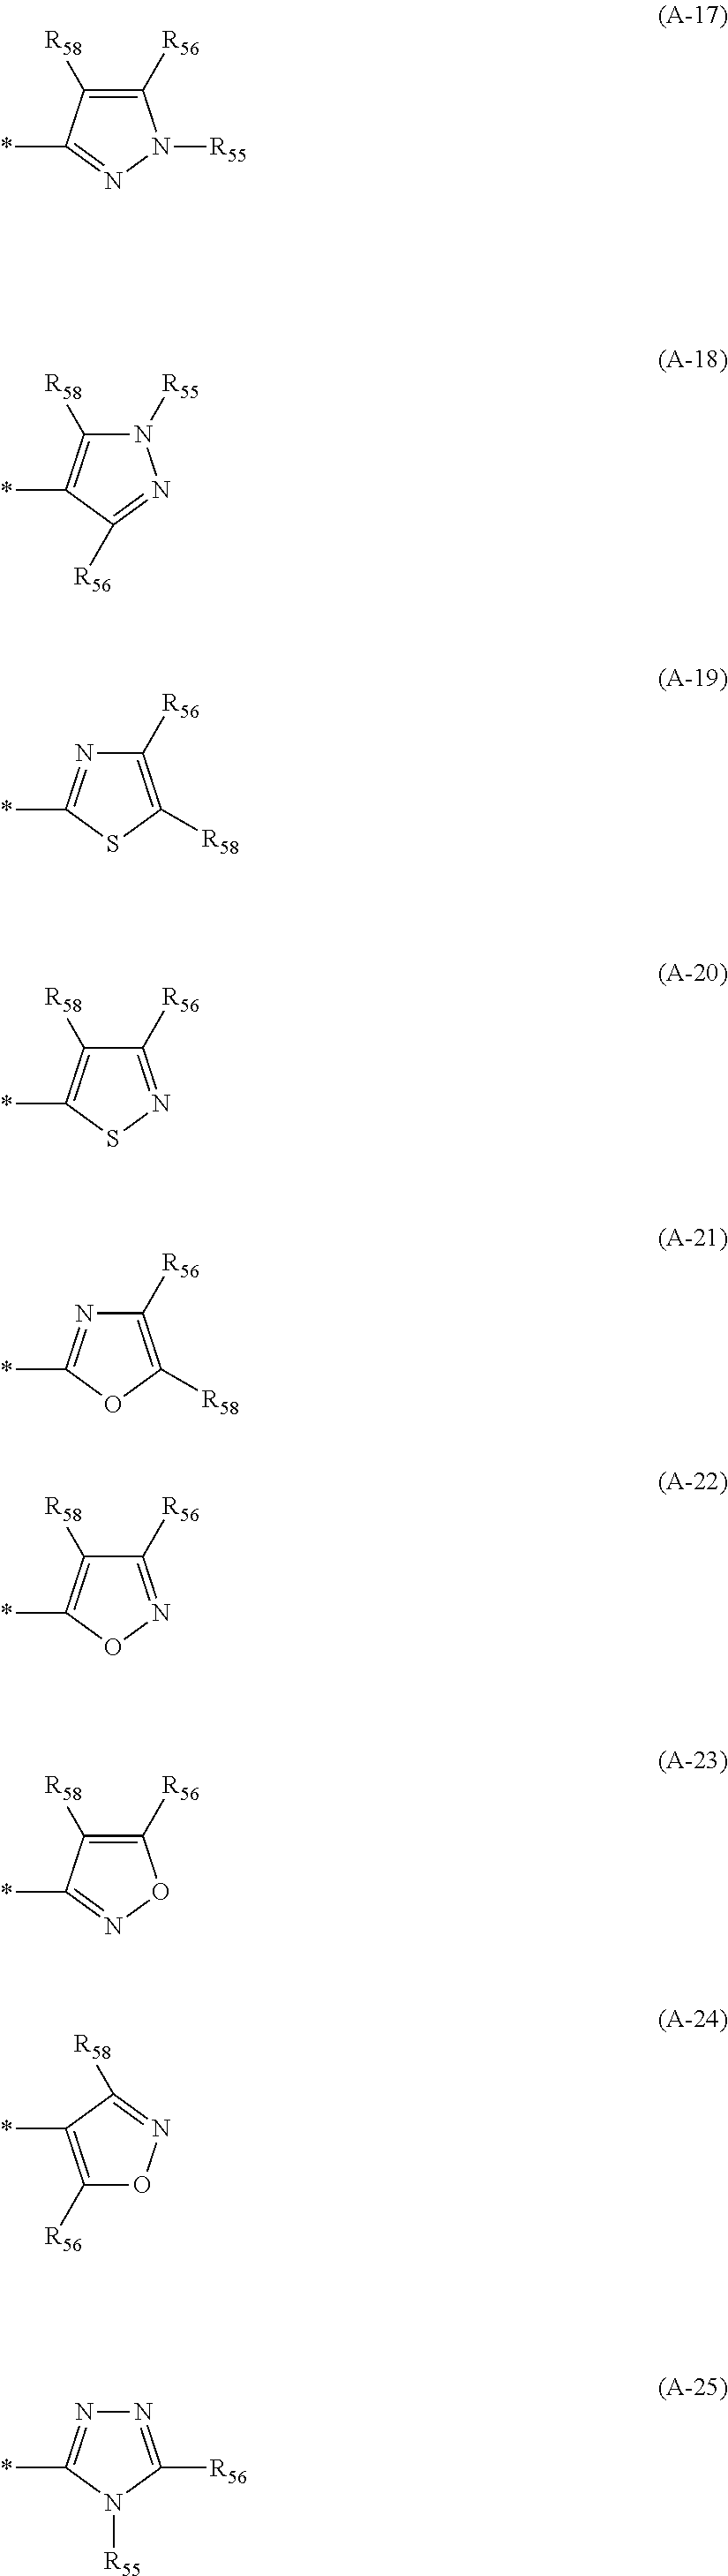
C1([R56])=C([R58])C(*)=NN1[R55].N1([R55])C([R58])=C(*)C([R56])=N1.C1([R56])=C([R58])SC(*)=N1.C1([R56])=NSC(*)=C1[R58].C1([R56])=C([R58])OC(*)=N1.C1([R56])=C([R58])C(*)=NO1.O1C([R56])=C(*)C([R58])=N1.N1=C([R56])N([R55])C(*)=N1.C1([R56])=NOC(*)=C1[R58]
